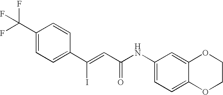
C(=CC(=O)NC1=CC=C2C(=C1)OCCO2)(C1=CC=C(C(F)(F)F)C=C1)I
